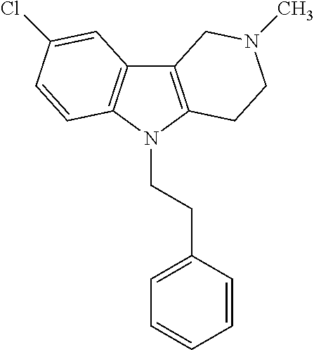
C12=C(N(CCC3=CC=CC=C3)C3=C1C=C(Cl)C=C3)CCN(C)C2
